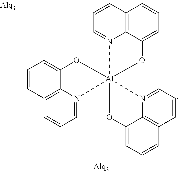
C12=C3C=CC=N1[Al]14(N5=CC=CC6=C5C(=CC=C6)O1)(OC1=CC=CC5=C1N4=CC=C5)OC2=CC=C3
